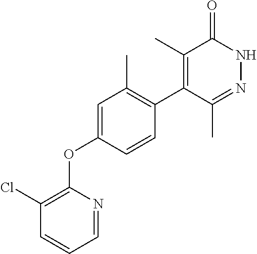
C1=NC(OC2=CC(C)=C(C3=C(C)C(=O)NN=C3C)C=C2)=C(Cl)C=C1
